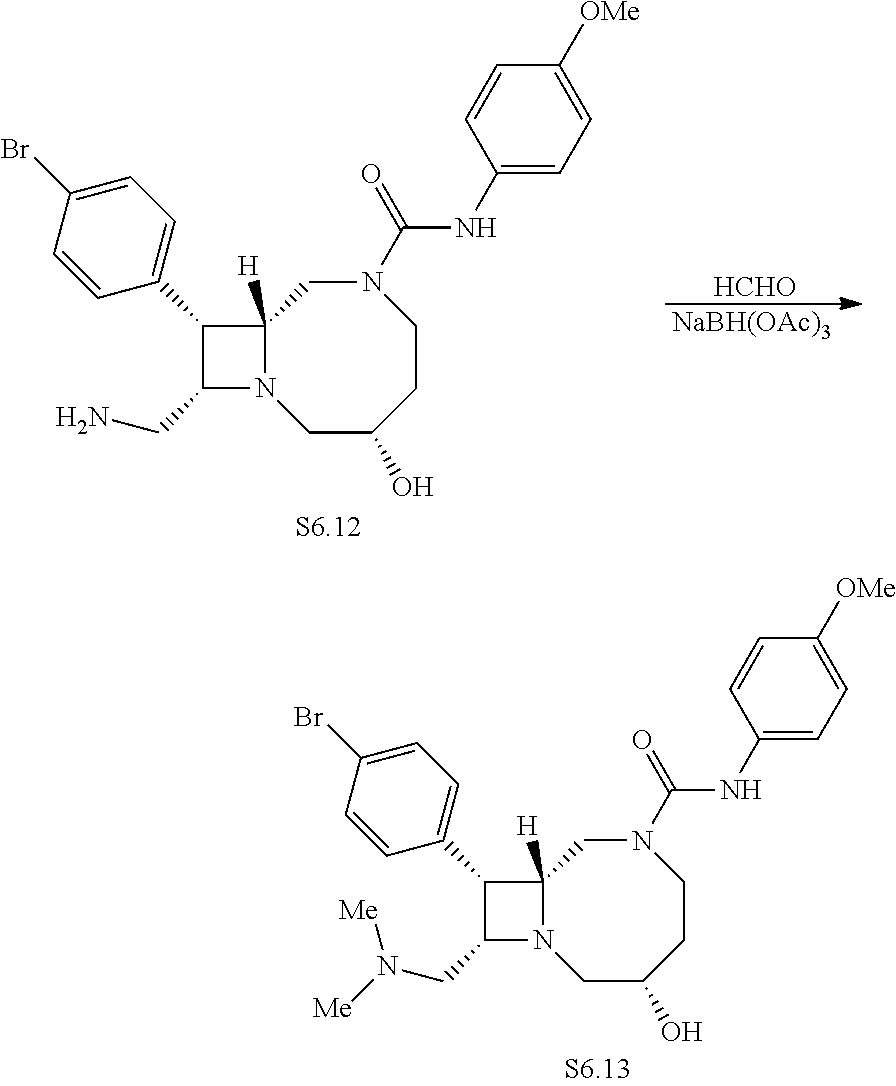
C1(C2=CC=C(Br)C=C2)C(CN)N2C1([H])CN(C(=O)NC1=CC=C([OMe])C=C1)CCC(O)C2.[HCHO].[NaBH(OAc)3].C1(C2=CC=C(Br)C=C2)C(CN([Me])[Me])N2C1([H])CN(C(=O)NC1=CC=C([OMe])C=C1)CCC(O)C2
